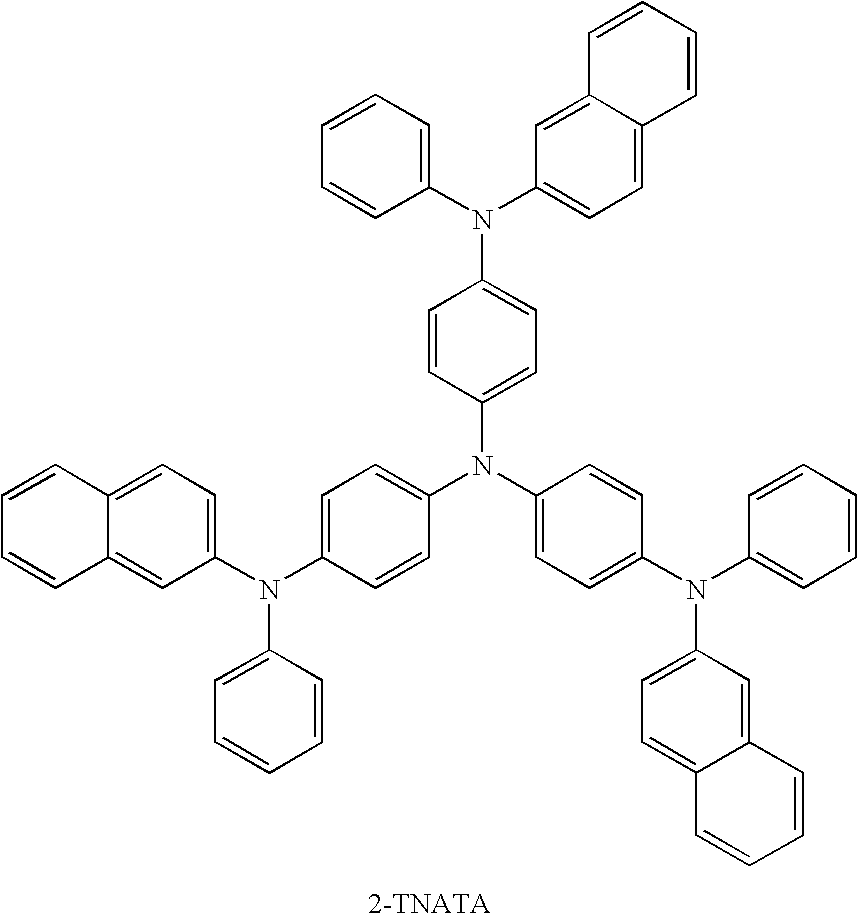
C1=CC(N(C2=CC=C(N(C3=CC=CC=C3)C3=CC=C4C(=C3)C=CC=C4)C=C2)C2=CC=C(N(C3=CC=C4C(=C3)C=CC=C4)C3=CC=CC=C3)C=C2)=CC=C1N(C1=CC=C2C(=C1)C=CC=C2)C1=CC=CC=C1
